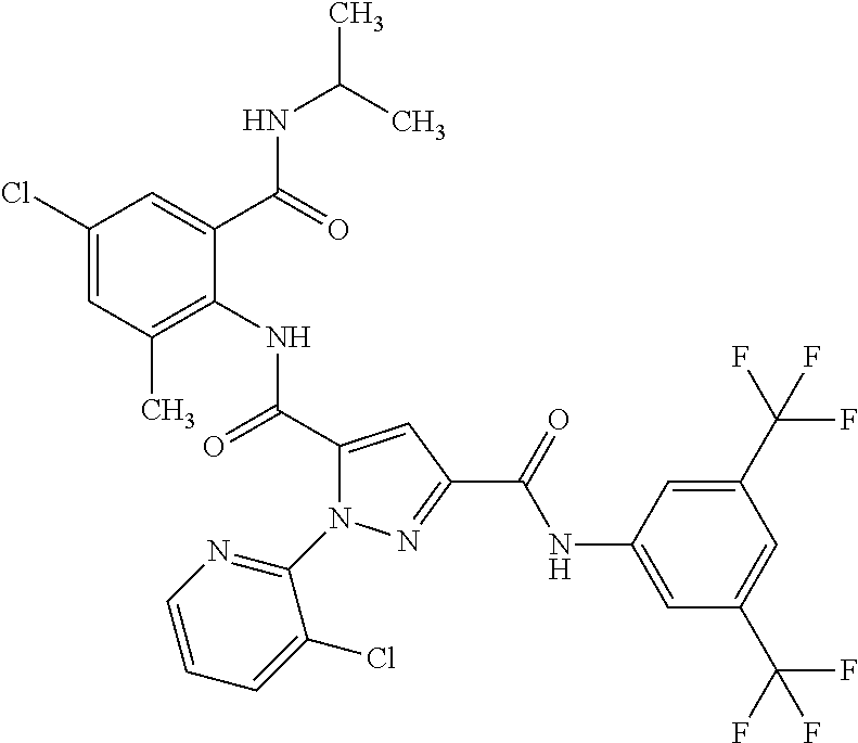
C1(Cl)=CC(C)=C(NC(C2=CC(C(=O)NC3=CC(C(F)(F)F)=CC(C(F)(F)F)=C3)=NN2C2=NC=CC=C2Cl)=O)C(C(=O)NC(C)C)=C1
